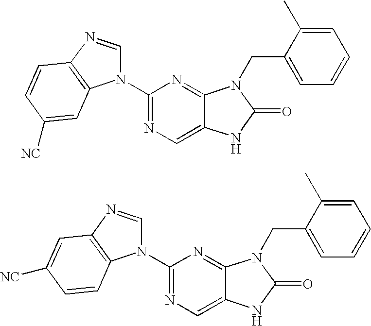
C12=CN=C(N3C=NC4=C3C=C([NC])C=C4)N=C1N(CC1=CC=CC=C1C)C(=O)N2.C12=CN=C(N3C=NC4=C3C=CC([NC])=C4)N=C1N(CC1=CC=CC=C1C)C(=O)N2
